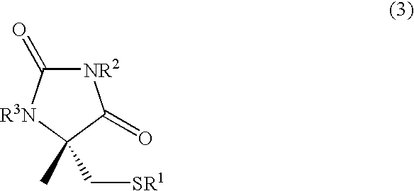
[NR2]1C(=O)[R3N]C(C[SR1])(C)C1=O
